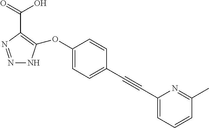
N1=NC(C(O)=O)=C(OC2=CC=C(C#CC3=CC=CC(C)=N3)C=C2)N1
